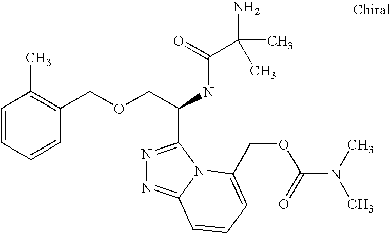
C1=CC=CC(COCC(C2=NN=C3N2C(COC(N(C)C)=O)=CC=C3)NC(C(N)(C)C)=O)=C1C
